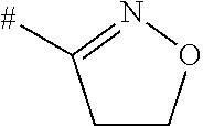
C1CON=C1[#]
